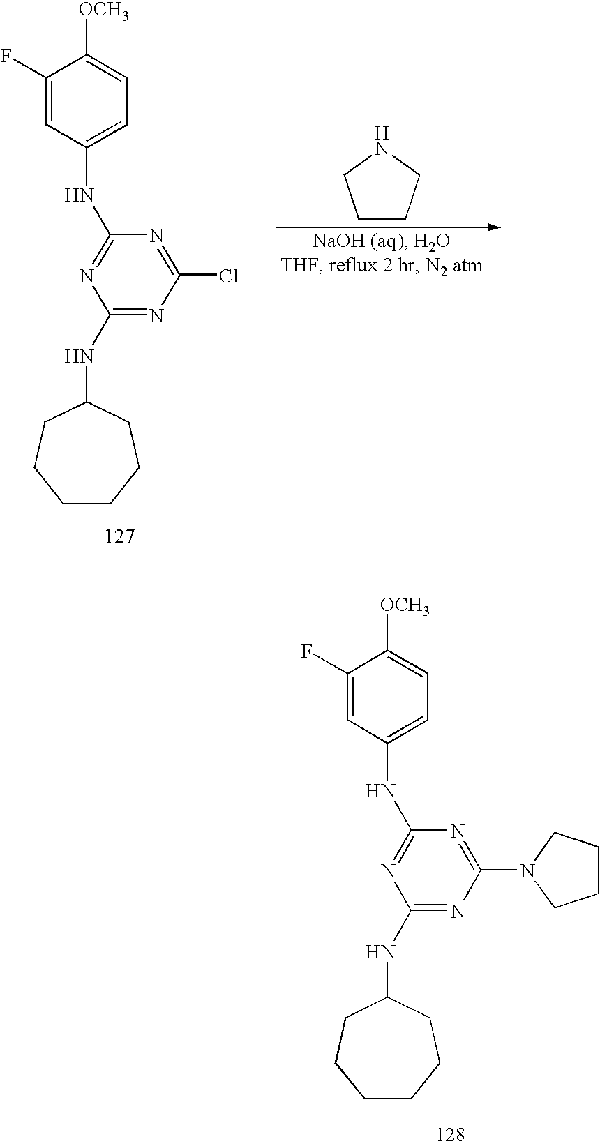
C1(Cl)=NC(NC2=CC=C([OCH3])C(F)=C2)=NC(NC2CCCCCC2)=N1.N1CCCC1.C1(N2CCCC2)=NC(NC2=CC=C([OCH3])C(F)=C2)=NC(NC2CCCCCC2)=N1
